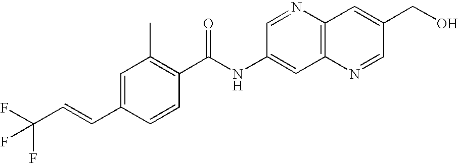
C1=C(C=CC(F)(F)F)C=CC(C(NC2=CC3=C(N=C2)C=C(CO)C=N3)=O)=C1C
